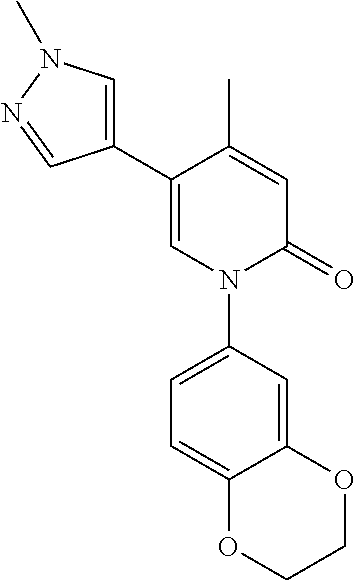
C1=C(C)C(C2=CN(C)N=C2)=CN(C2=CC=C3C(=C2)OCCO3)C1=O
